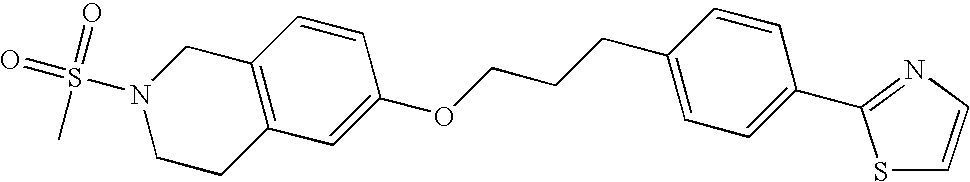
C12=C(CCN(S(C)(=O)=O)C1)C=C(OCCCC1=CC=C(C3=NC=CS3)C=C1)C=C2
